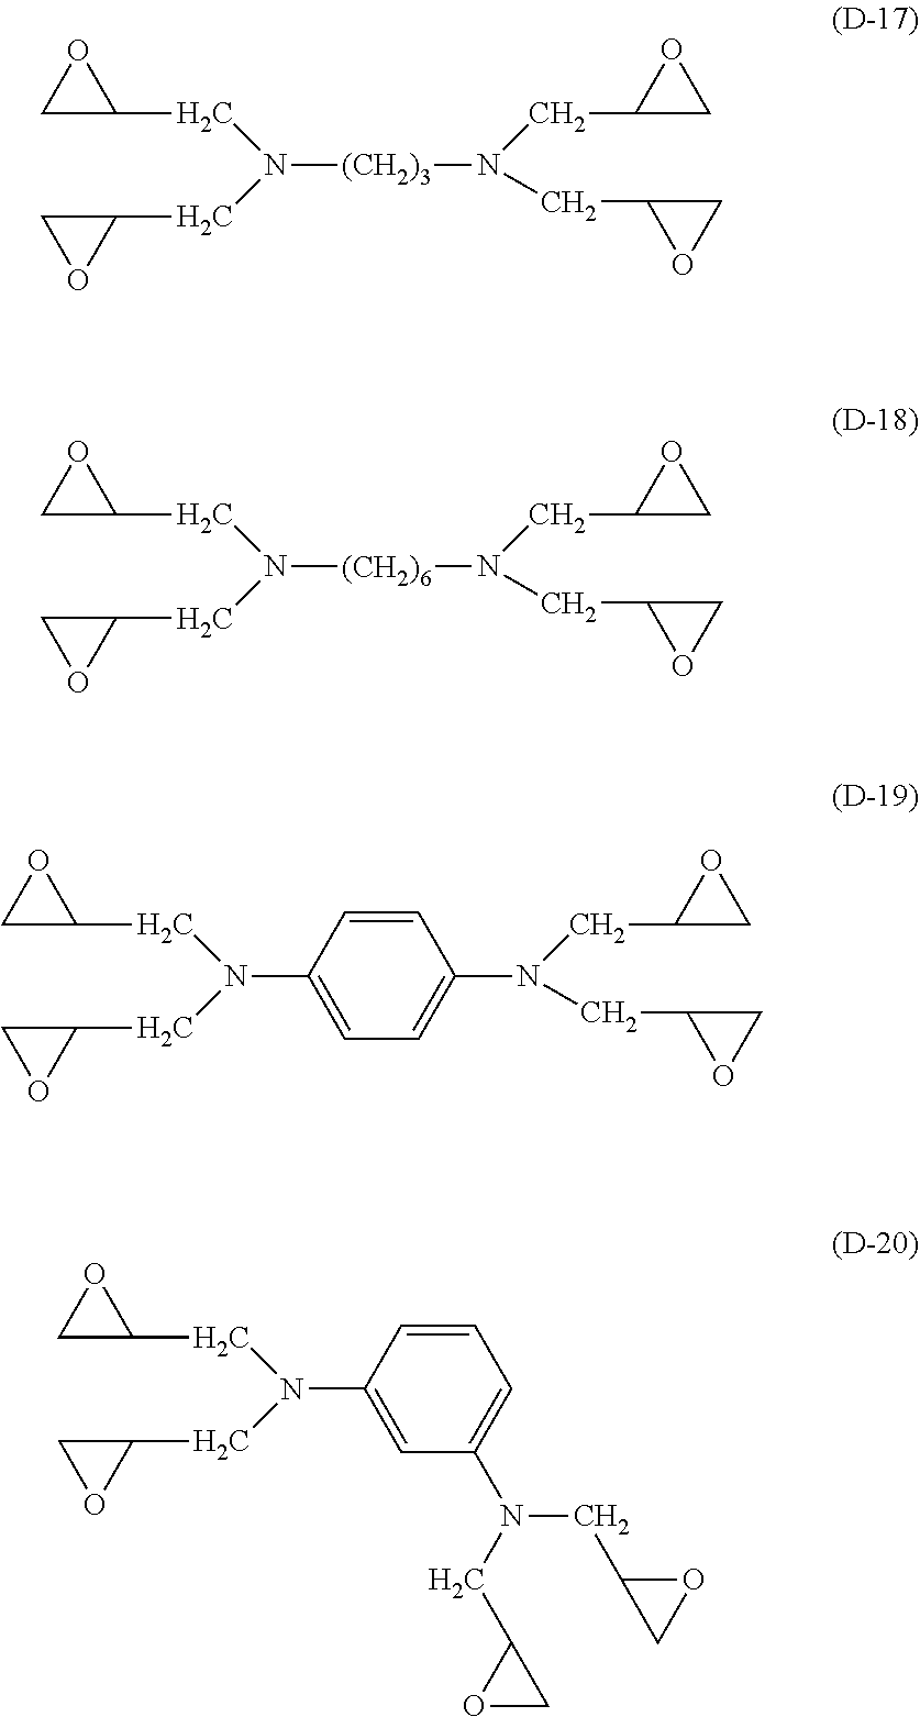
N([(CH2)3]N(CC1CO1)CC1OC1)(CC1OC1)CC1CO1.N([(CH2)6]N(CC1CO1)CC1OC1)(CC1OC1)CC1CO1.N(C1=CC=C(N(CC2CO2)CC2OC2)C=C1)(CC1OC1)CC1CO1.N(C1=CC(N(CC2OC2)CC2CO2)=CC=C1)(CC1OC1)CC1CO1
